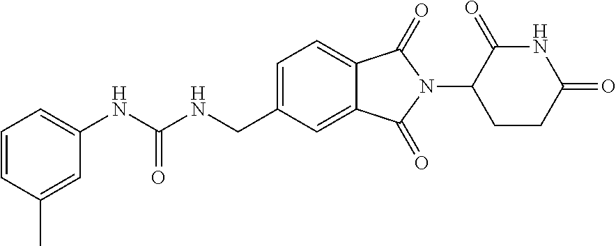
C1=CC(C)=CC(NC(NCC2=CC=C3C(=C2)C(=O)N(C2C(=O)NC(=O)CC2)C3=O)=O)=C1
